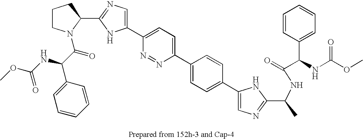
C1(C2=CC=C(C3=CC=C(C4=CN=C(C(C)NC(=O)C(NC(OC)=O)C5=CC=CC=C5)N4)C=C3)N=N2)=CN=C(C2N(C(C(C3=CC=CC=C3)NC(OC)=O)=O)CCC2)N1
